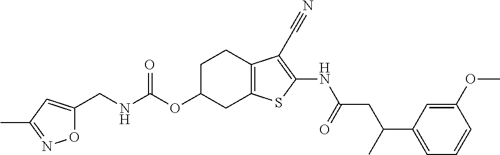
N(C(OC1CC2=C(CC1)C(C#N)=C(NC(CC(C1=CC=CC(OC)=C1)C)=O)S2)=O)CC1=CC(C)=NO1
